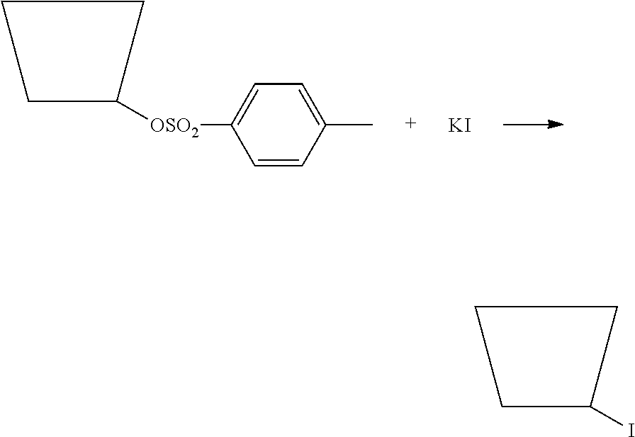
[KI].C1CC([OSO2]C2=CC=C(C)C=C2)C1.C1CC(I)C1
